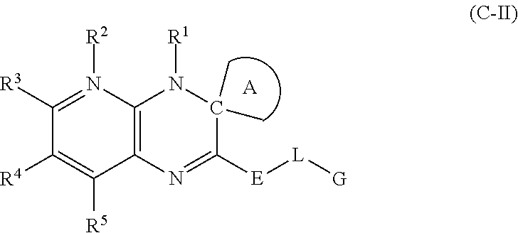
C12=C(N([R2])=C([R3])C([R4])=C1[R5])N([R1])C(C)(C)C([E][L][G])=N2.[A]
